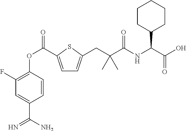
C1(F)=C(OC(=O)C2=CC=C(CC(C(=O)NC(C(O)=O)C3CCCCC3)(C)C)S2)C=CC(C(N)=N)=C1
